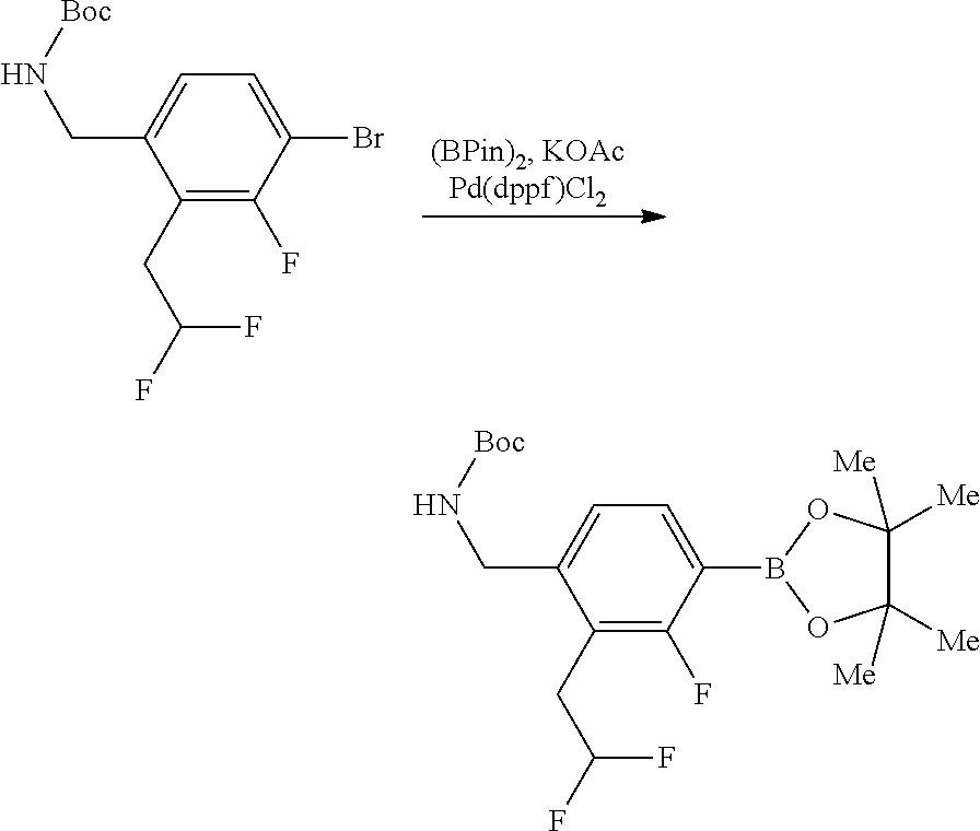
C1(Br)=CC=C(CN[Boc])C(CC(F)F)=C1F.C1(B2OC([Me])([Me])C([Me])([Me])O2)=CC=C(CN[Boc])C(CC(F)F)=C1F
